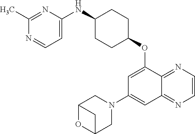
N1=CC=C(NC2CCC(OC3=CC(N4CC5OC(C4)C5)=CC4=NC=CN=C34)CC2)N=C1C
